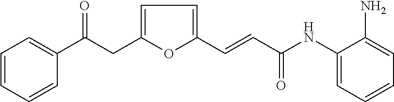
C1=CC=CC(C(CC2=CC=C(C=CC(NC3=CC=CC=C3N)=O)O2)=O)=C1
